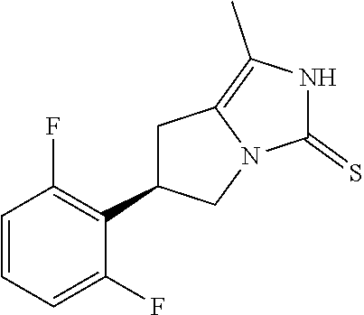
C1=CC=C(F)C(C2CC3=C(C)NC(=S)N3C2)=C1F
